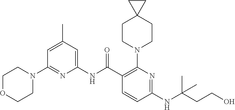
C1(NC(C2=C(N3CCC4(CC3)CC4)N=C(NC(CCO)(C)C)C=C2)=O)=CC(C)=CC(N2CCOCC2)=N1
